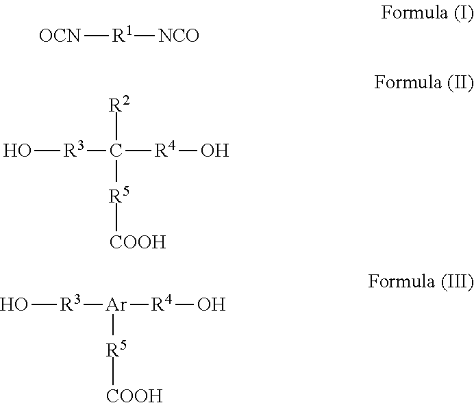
[OCN][R1][NCO].O[R3]C([R4]O)([R2])[R5][COOH].O[R3][Ar]([R4]O)[R5][COOH]
